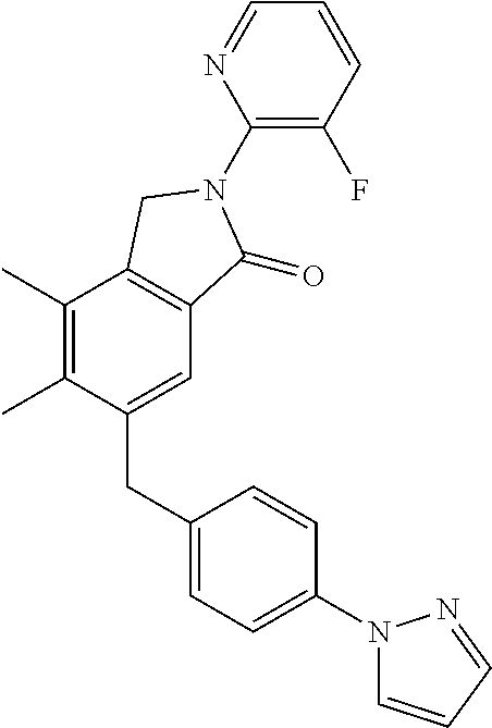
C1(CC2=CC=C(N3C=CC=N3)C=C2)=CC2=C(C(C)=C1C)CN(C1=C(F)C=CC=N1)C2=O
